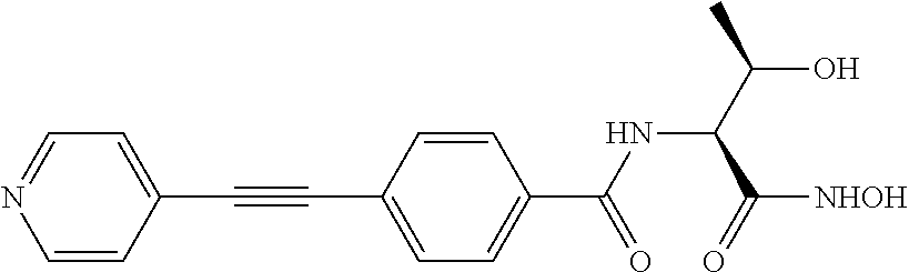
C1=CC(C#CC2=CC=C(C(=O)NC(C(=O)[NHOH])C(O)C)C=C2)=CC=N1
